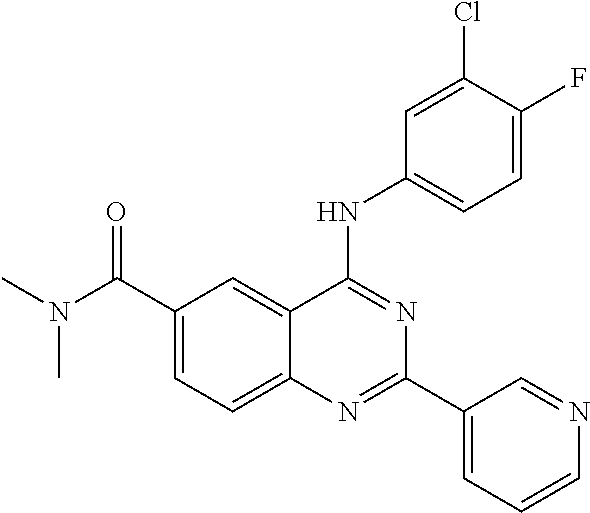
N(C1=NC(C2=CC=CN=C2)=NC2=CC=C(C(N(C)C)=O)C=C12)C1=CC=C(F)C(Cl)=C1
